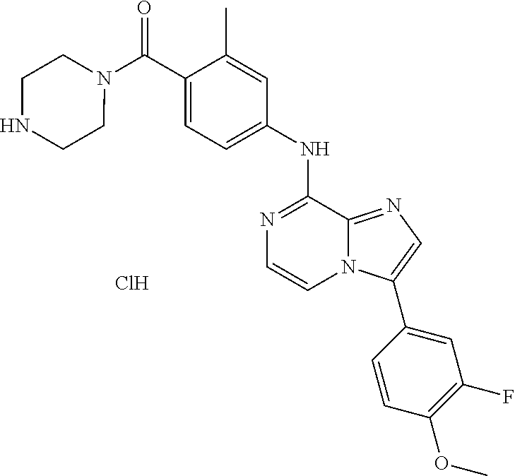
N1=C(NC2=CC=C(C(N3CCNCC3)=O)C(C)=C2)C2=NC=C(C3=CC(F)=C(OC)C=C3)N2C=C1.Cl
